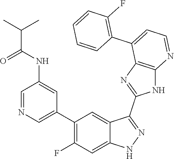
C1=NC=C(C2=C(F)C=C3C(=C2)C(C2=NC4=C(N2)N=CC=C4C2=C(F)C=CC=C2)=NN3)C=C1NC(C(C)C)=O
